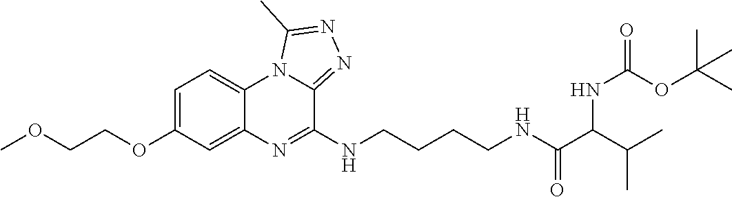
C1=C(OCCOC)C=C2C(=C1)N1C(=NN=C1C)C(NCCCCNC(C(C(C)C)NC(=O)OC(C)(C)C)=O)=N2
